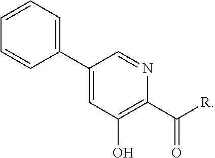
C1=CC=C(C2=CC(O)=C(C([R])=O)N=C2)C=C1
